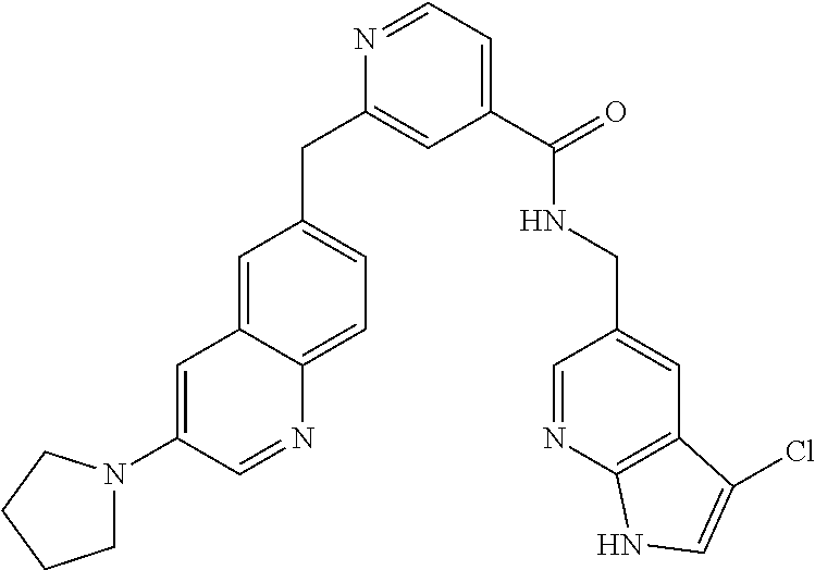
C1=C2C(=CC=C1CC1=CC(C(=O)NCC3=CC4=C(N=C3)NC=C4Cl)=CC=N1)N=CC(N1CCCC1)=C2
